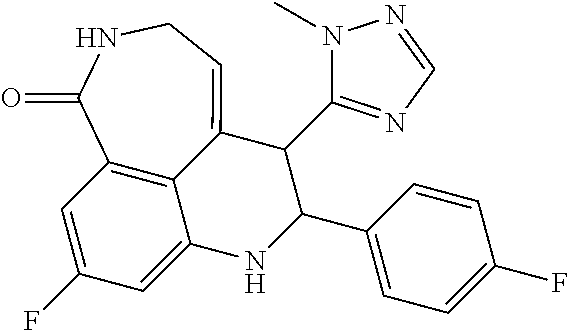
C1=C(F)C=C2C3=C1C(=O)NCC=C3C(C1=NC=NN1C)C(C1=CC=C(F)C=C1)N2
